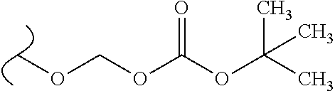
COCOC(=O)OC(C)(C)C
